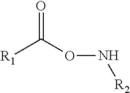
O=C(ON[R2])[R1]
